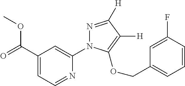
C1(C(=O)OC)=CC=NC(N2N=C([H])C([H])=C2OCC2=CC=CC(F)=C2)=C1
